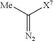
C(=[N2])([Me])[X7]
